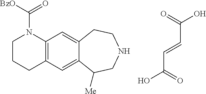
C12=C(C=C3C(=C1)CCNCC3[Me])CCCN2C([BzO])=O.C(C(=O)O)=CC(O)=O
